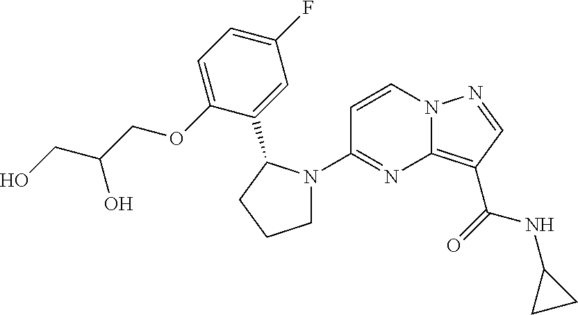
C1=CN2C(=C(C(=O)NC3CC3)C=N2)N=C1N1CCCC1C1=CC(F)=CC=C1OCC(CO)O
